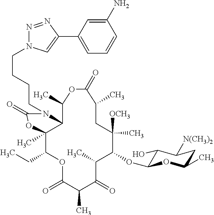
C12C(C)(C(CC)OC(=O)C(C)C(=O)C(C)C(OC3C(O)C([N(CH3)2])CC(C)O3)C([OCH3])(C)CC(C)C(=O)OC1C)OC(=O)N2CCCCN1N=NC(C2=CC=CC(N)=C2)=C1
